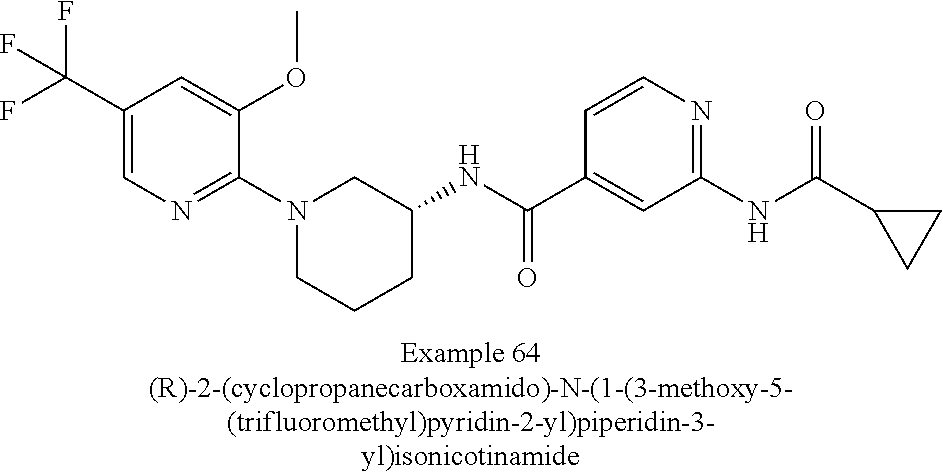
C1(C(F)(F)F)=CN=C(N2CCCC(NC(C3=CC(NC(C4CC4)=O)=NC=C3)=O)C2)C(OC)=C1
